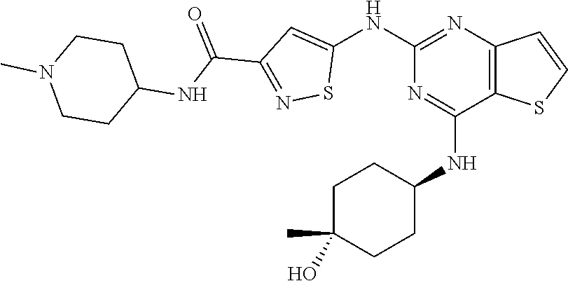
C1(NC2=CC(C(=O)NC3CCN(C)CC3)=NS2)=NC2=C(C(NC3CCC(O)(C)CC3)=N1)SC=C2
